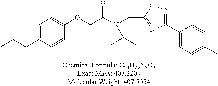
C1=C(CCC)C=CC(OCC(=O)N(CC2=NC(C3=CC=C(C)C=C3)=NO2)C(C)C)=C1
